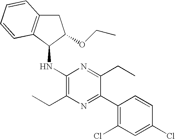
C1(NC2C3=C(CC2OCC)C=CC=C3)=C(CC)N=C(C2=C(Cl)C=C(Cl)C=C2)C(CC)=N1
